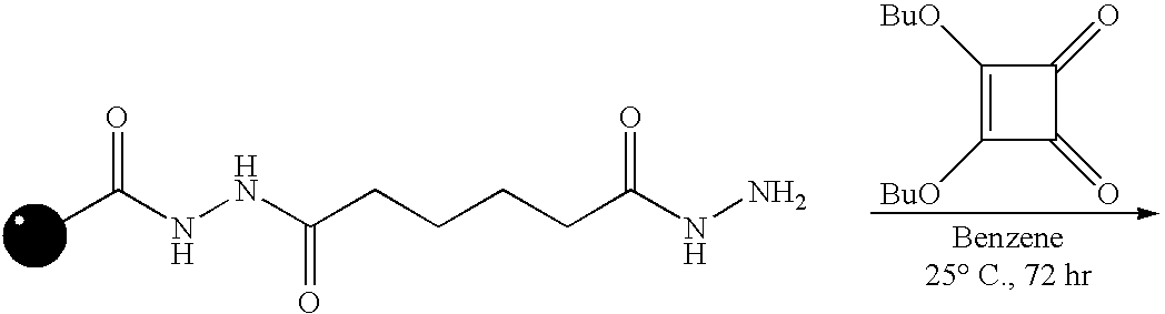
O=C(NNC(CCCCC(NN)=O)=O)C.C1([BuO])=C([BuO])C(=O)C1=O
